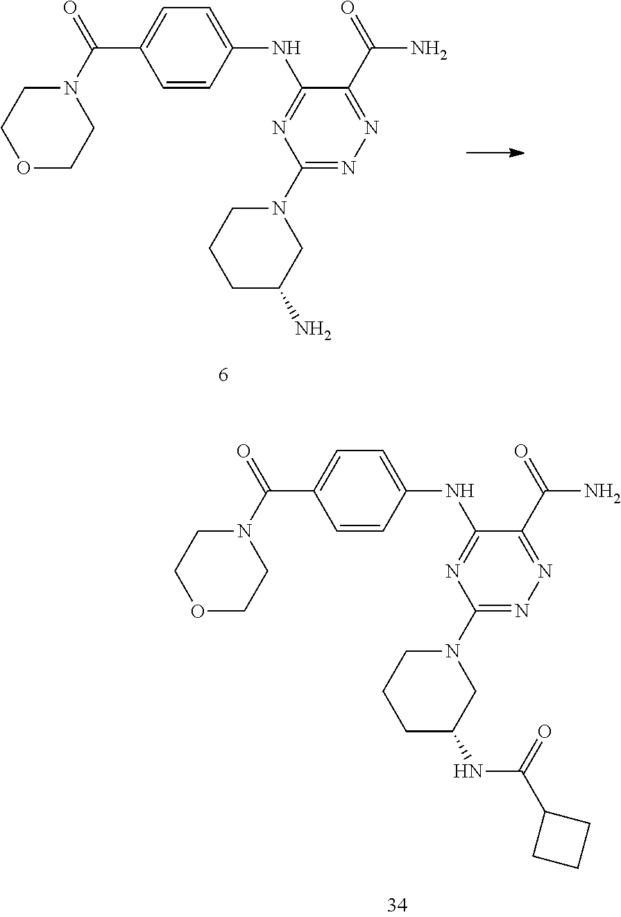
O1CCN(C(=O)C2=CC=C(NC3=NC(N4CCCC(N)C4)=NN=C3C(N)=O)C=C2)CC1.O1CCN(C(=O)C2=CC=C(NC3=NC(N4CCCC(NC(=O)C5CCC5)C4)=NN=C3C(N)=O)C=C2)CC1
